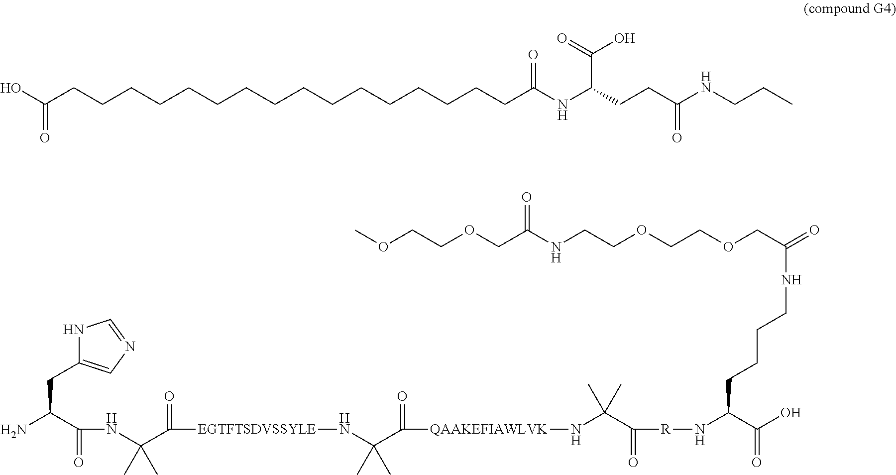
C(CNC(CCC(C(=O)O)NC(=O)CCCCCCCCCCCCCCCCC(O)=O)=O)C.O=C(NCCCCC(N[R]C(C(N[QAAKEFIAWLVK]C(C(N[EGTFTSDVSSYLE]C(C(NC(C(N)CC1=CN=CN1)=O)(C)C)=O)(C)C)=O)(C)C)=O)C(O)=O)COCCOCCNC(COCCOC)=O
